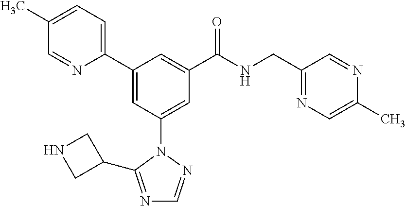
C1(C2=CC(N3N=CN=C3C3CNC3)=CC(C(NCC3=NC=C(C)N=C3)=O)=C2)=CC=C(C)C=N1
